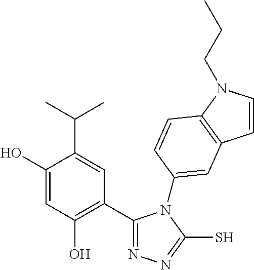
C1(C2=C(O)C=C(O)C(C(C)C)=C2)=NN=C(S)N1C1=CC2=C(N(CCC)C=C2)C=C1
